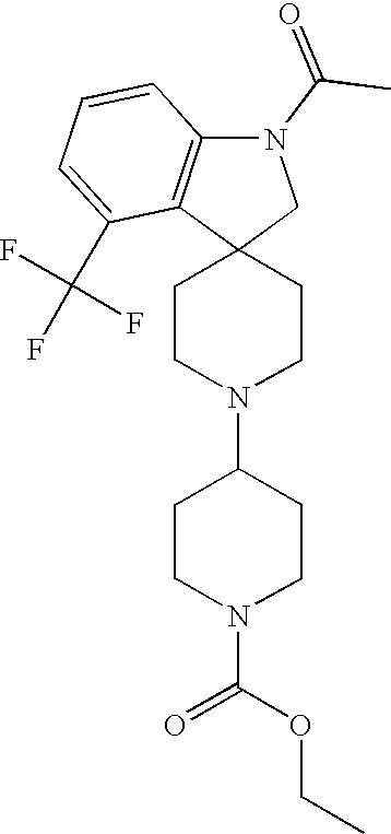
C12(CN(C(C)=O)C3=C1C(C(F)(F)F)=CC=C3)CCN(C1CCN(C(OCC)=O)CC1)CC2
